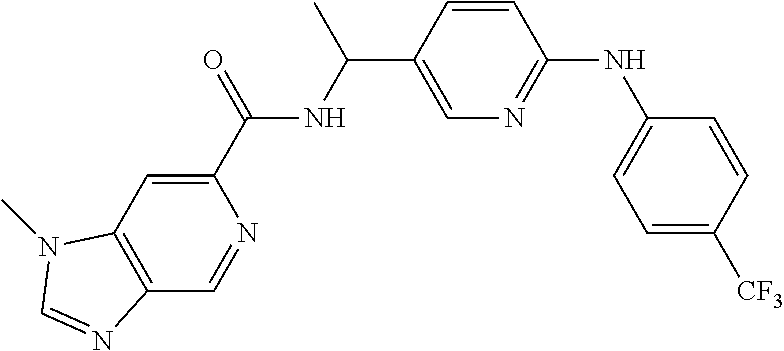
C12=C(C=C(C(NC(C3=CN=C(NC4=CC=C([CF3])C=C4)C=C3)C)=O)N=C1)N(C)C=N2
